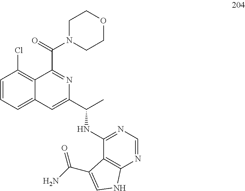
C1=CC=C2C(=C1Cl)C(C(=O)N1CCOCC1)=NC(C(C)NC1=NC=NC3=C1C(C(N)=O)=CN3)=C2
